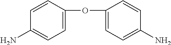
C1=C(OC2=CC=C(N)C=C2)C=CC(N)=C1
